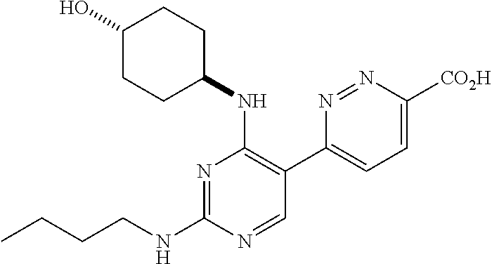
N1=C(NCCCC)N=CC(C2=CC=C([CO2H])N=N2)=C1NC1CCC(O)CC1
